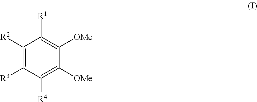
C1([R2])=C([R3])C([R4])=C([OMe])C([OMe])=C1[R1]
